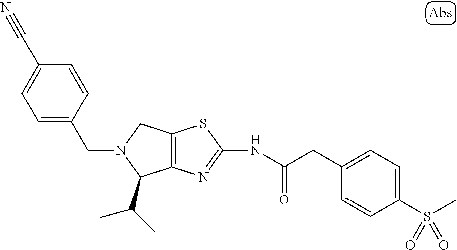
C12=C(N=C(NC(CC3=CC=C(S(C)(=O)=O)C=C3)=O)S1)C(C(C)C)N(CC1=CC=C(C#N)C=C1)C2
